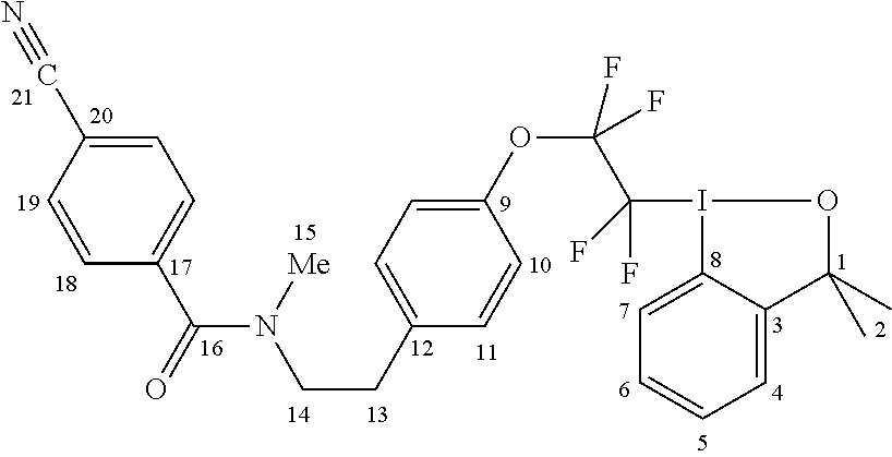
C1=C(C#N)C=CC(C(=O)N(CCC2=CC=C(OC(C(F)(F)I3C4=CC=CC=C4C(C)(C)O3)(F)F)C=C2)[Me])=C1
